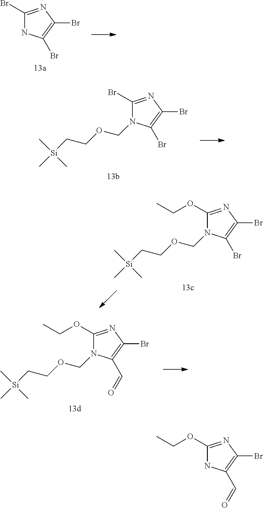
C1(Br)=NC(Br)=C(Br)N1.C1(Br)=NC(Br)=C(Br)N1COCC[Si](C)(C)C.C1(OCC)=NC(Br)=C(Br)N1COCC[Si](C)(C)C.C1(OCC)=NC(Br)=C(C=O)N1COCC[Si](C)(C)C.C1(OCC)=NC(Br)=C(C=O)N1
